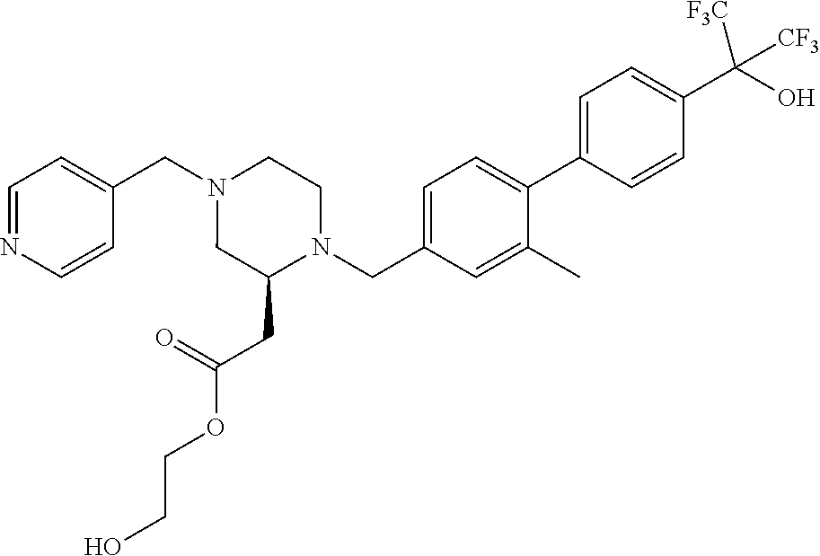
C1=NC=CC(CN2CC(CC(OCCO)=O)N(CC3=CC=C(C4=CC=C(C(O)([CF3])[CF3])C=C4)C(C)=C3)CC2)=C1
